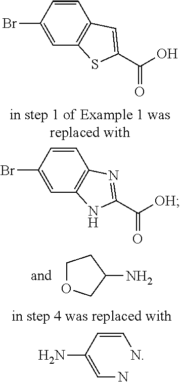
C1OCC(N)C1.C1=C(Br)C=CC2=C1SC(C(O)=O)=C2.C(N)=C(C=CN)N.C1=C(Br)C=CC2=C1NC(C(=O)[OH])=N2
